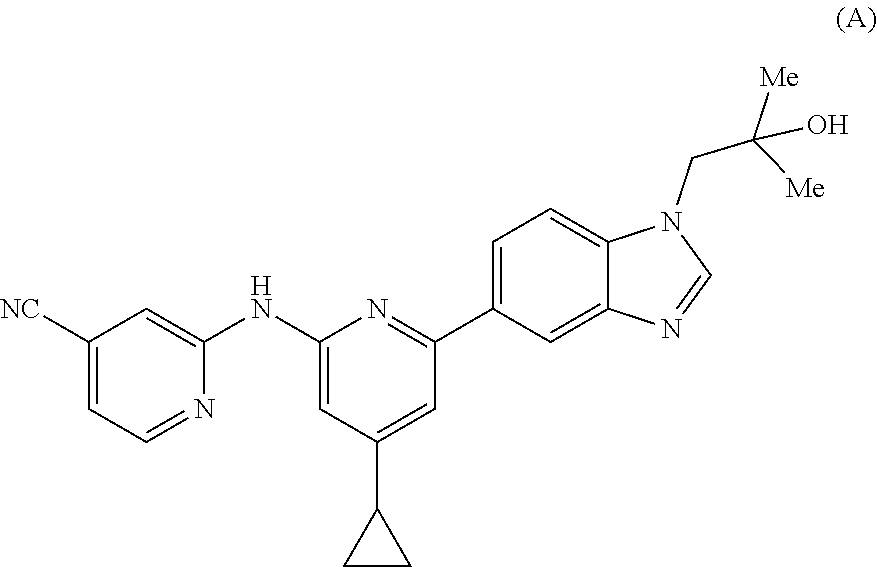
C1=C(C2=NC(NC3=CC([NC])=CC=N3)=CC(C3CC3)=C2)C=C2C(=C1)N(CC([Me])([Me])O)C=N2
